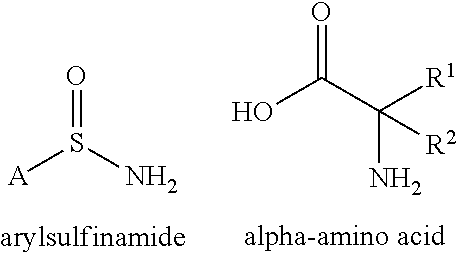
[A]S(N)=O.OC(C(N)([R1])[R2])=O
